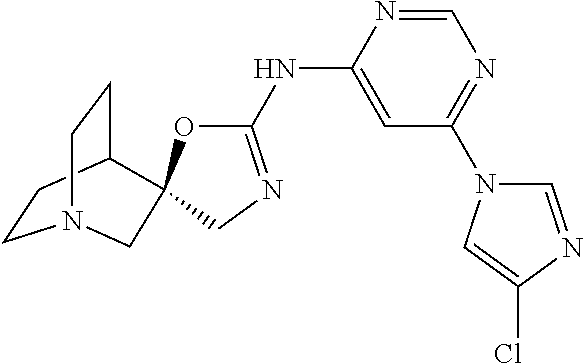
C1=NC(NC2=NCC3(O2)C2CCN(CC2)C3)=CC(N2C=NC(Cl)=C2)=N1
